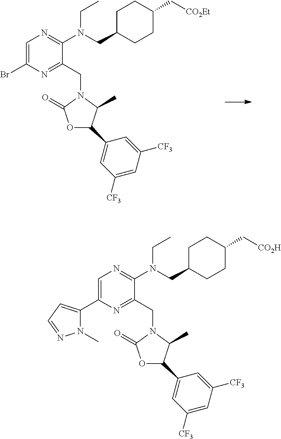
C1=C(Br)N=C(CN2C(=O)OC(C3=CC([CF3])=CC([CF3])=C3)C2C)C(N(CC2CCC(C[CO2Et])CC2)CC)=N1.C1=C(C2=CC=NN2C)N=C(CN2C(=O)OC(C3=CC([CF3])=CC([CF3])=C3)C2C)C(N(CC2CCC(C[CO2H])CC2)CC)=N1
